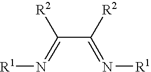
N([R1])=C(C(=N[R1])[R2])[R2]
